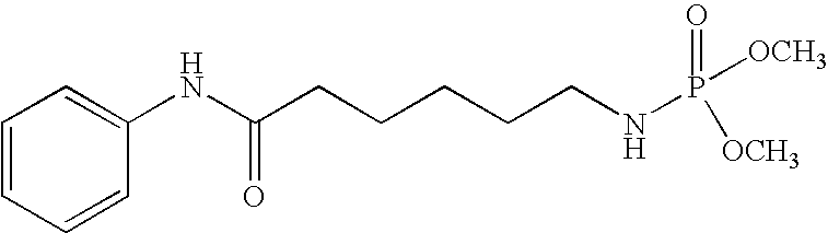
C1=CC=CC(NC(CCCCCNP([OCH3])(=O)[OCH3])=O)=C1
